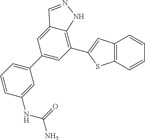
C1(C2=CC(C3=CC4=C(S3)C=CC=C4)=C3C(=C2)C=NN3)=CC=CC(NC(=O)N)=C1
